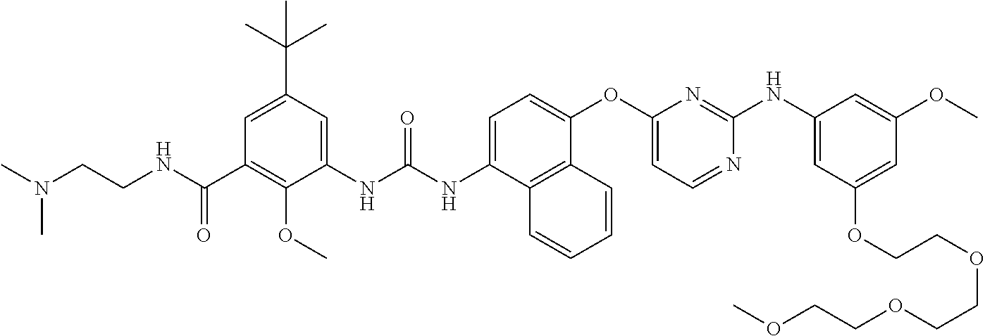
C1(C(C)(C)C)=CC(C(NCCN(C)C)=O)=C(OC)C(NC(NC2=CC=C(OC3=CC=NC(NC4=CC(OCCOCCOCCOC)=CC(OC)=C4)=N3)C3=C2C=CC=C3)=O)=C1
